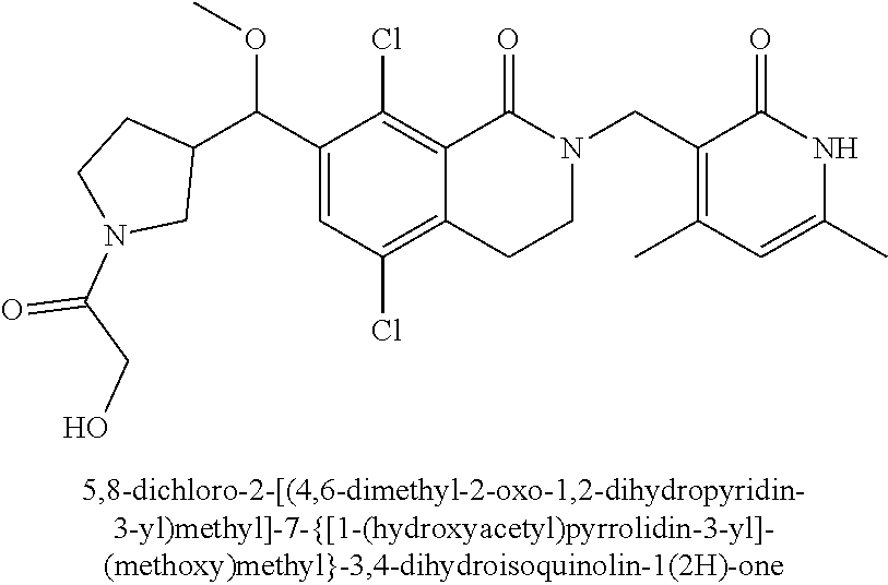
C12=C(Cl)C=C(C(C3CCN(C(CO)=O)C3)OC)C(Cl)=C1C(=O)N(CC1=C(C)C=C(C)NC1=O)CC2
